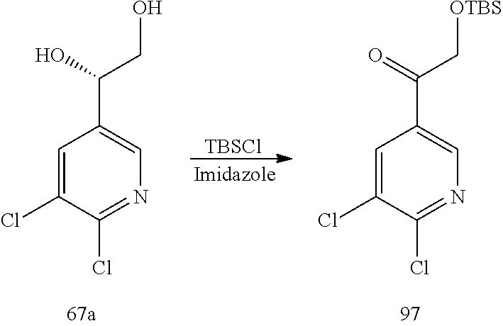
[TBSCl].C1=C(Cl)C(Cl)=NC=C1C(CO)O.C1=C(Cl)C(Cl)=NC=C1C(C[OTBS])=O
